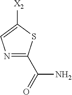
N1=C(C(=O)N)SC([X2])=C1
